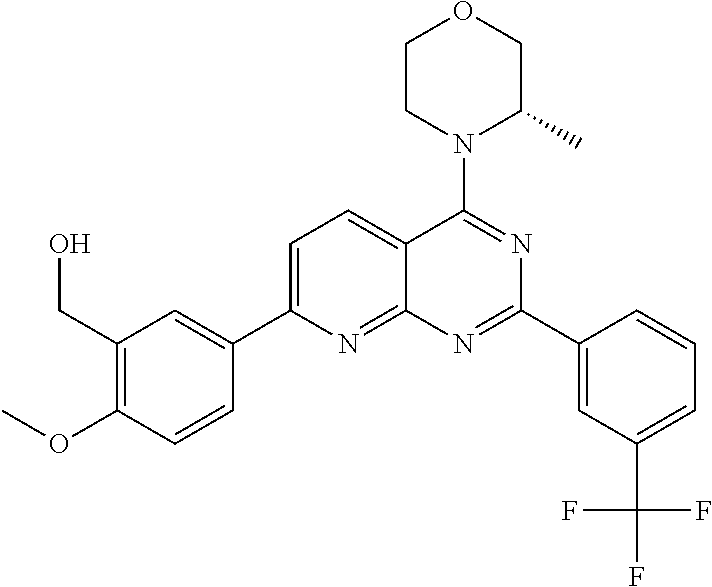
C1=C(C2=CC(CO)=C(OC)C=C2)N=C2C(=C1)C(N1C(C)COCC1)=NC(C1=CC(C(F)(F)F)=CC=C1)=N2
